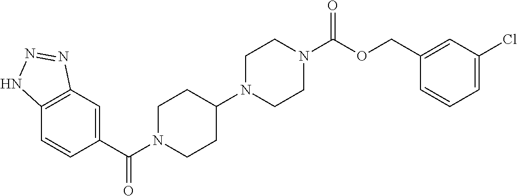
C12=C(C=C(C(=O)N3CCC(N4CCN(C(OCC5=CC(Cl)=CC=C5)=O)CC4)CC3)C=C1)N=NN2
